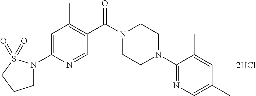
C1=C(N2CCCS2(=O)=O)N=CC(C(N2CCN(C3=NC=C(C)C=C3C)CC2)=O)=C1C
